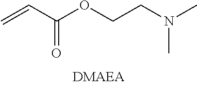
C=CC(OCCN(C)C)=O
